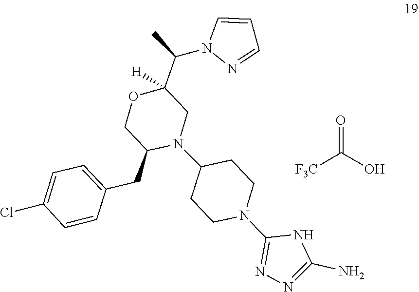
O=C(O)[F3C].C1(N2CCC(N3C(CC4=CC=C(Cl)C=C4)COC(C(N4C=CC=N4)C)([H])C3)CC2)=NN=C(N)N1
